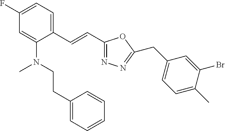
C1(F)=CC=C(C=CC2=NN=C(CC3=CC=C(C)C(Br)=C3)O2)C(N(CCC2=CC=CC=C2)C)=C1
